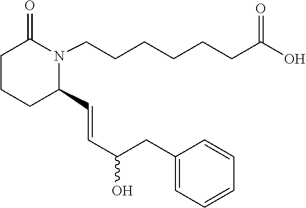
C1(=O)CCCC(C=CC(CC2=CC=CC=C2)O)N1CCCCCCC(O)=O
